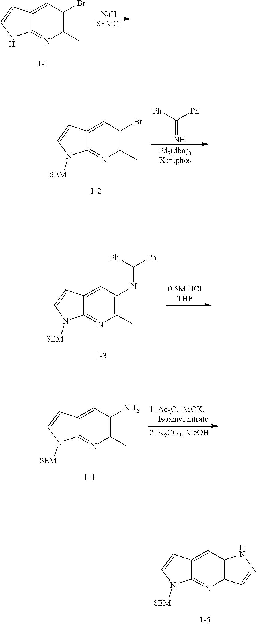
C1=C2C(=NC(C)=C1Br)NC=C2.[Na].[SEMCl].C1=C2C(=NC(C)=C1Br)N([SEM])C=C2.[Ph]C([Ph])=N.C1=C2C(=NC(C)=C1N=C([Ph])[Ph])N([SEM])C=C2.C1=C2C(=NC(C)=C1N)N([SEM])C=C2.C1=C2C(=NC3=C1NN=C3)N([SEM])C=C2
